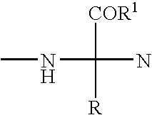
N(C(N)([COR1])[R])C
